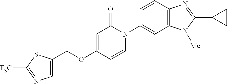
C(OC1=CC(=O)N(C2=CC3=C(C=C2)N=C(C2CC2)N3[Me])C=C1)C1=CN=C([F3C])S1
